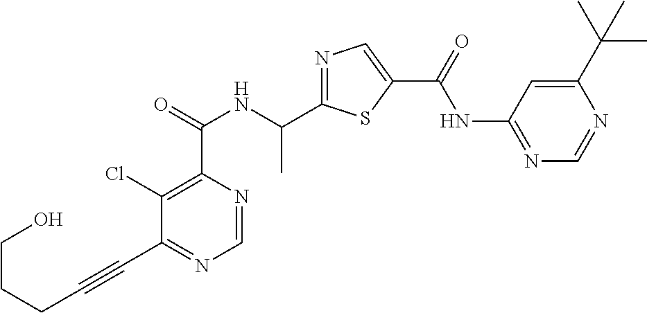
C1=NC(C(=O)NC(C2=NC=C(C(=O)NC3=NC=NC(C(C)(C)C)=C3)S2)C)=C(Cl)C(C#CCCCO)=N1
